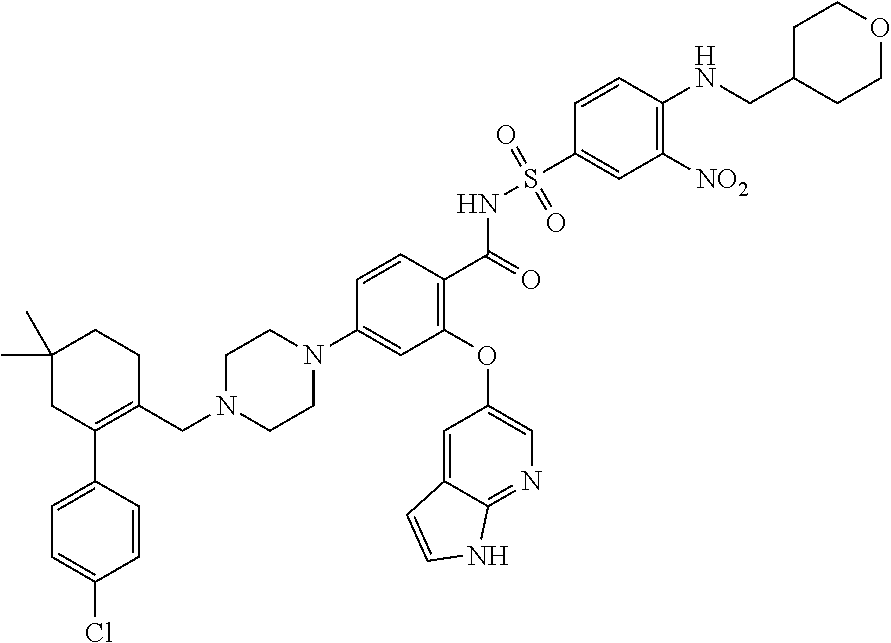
C1(C2=C(CN3CCN(C4=CC(OC5=CN=C6C(=C5)C=CN6)=C(C(NS(=O)(=O)C5=CC([NO2])=C(NCC6CCOCC6)C=C5)=O)C=C4)CC3)CCC(C)(C)C2)=CC=C(Cl)C=C1
